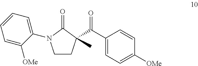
C1CC(C(C2=CC=C([OMe])C=C2)=O)(C)C(=O)N1C1=CC=CC=C1[OMe]
